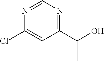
C1(C(O)C)=NC=NC(Cl)=C1
